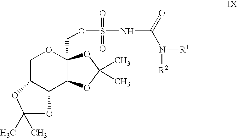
C1C2C(C3C(COS(NC(=O)N([R1])[R2])(=O)=O)(O1)OC(C)(C)O3)OC(C)(C)O2
